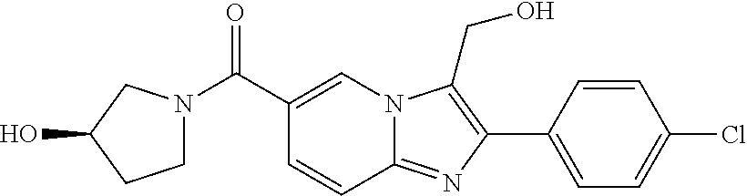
C1(C2=C(CO)N3C(=N2)C=CC(C(N2CCC(O)C2)=O)=C3)=CC=C(Cl)C=C1
